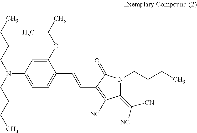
C1(N(CCCC)CCCC)=CC=C(C=CC2=C([NC])C(=C([NC])[CN])N(CCCC)C2=O)C(OC(C)C)=C1
